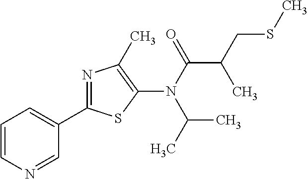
C1=CN=CC(C2=NC(C)=C(N(C(=O)C(C)CSC)C(C)C)S2)=C1
